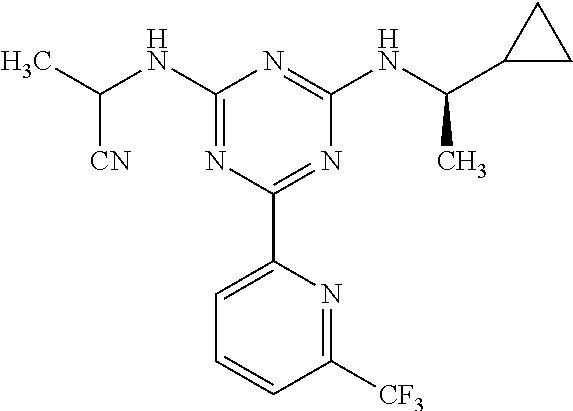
C1(NC(C)[CN])=NC(C2=CC=CC([CF3])=N2)=NC(NC(C2CC2)C)=N1
